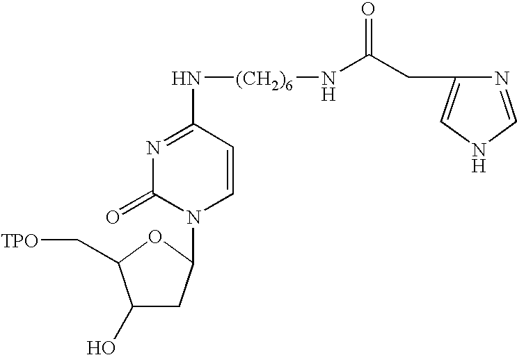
N1=C(N[(CH2)6]NC(CC2=CNC=N2)=O)C=CN(C2CC(O)C(C[TPO])O2)C1=O
